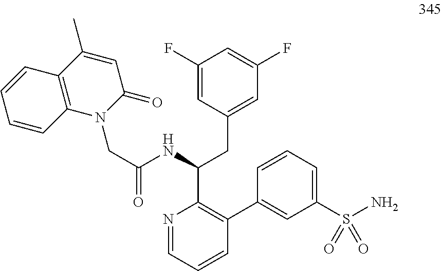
N1(CC(=O)NC(CC2=CC(F)=CC(F)=C2)C2=C(C3=CC(S(=O)(N)=O)=CC=C3)C=CC=N2)C(=O)C=C(C)C2=C1C=CC=C2
